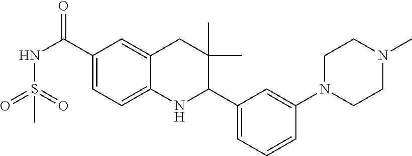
C1(C(=O)NS(=O)(=O)C)=CC=C2C(=C1)CC(C)(C)C(C1=CC=CC(N3CCN(C)CC3)=C1)N2
